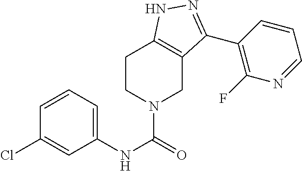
ClC1=CC(NC(=O)N2CC3=C(CC2)NN=C3C2=C(F)N=CC=C2)=CC=C1
